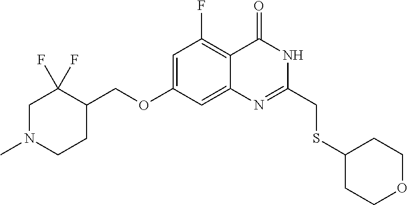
C1=C(OCC2C(F)(F)CN(C)CC2)C=C2C(=C1F)C(=O)NC(CSC1CCOCC1)=N2
